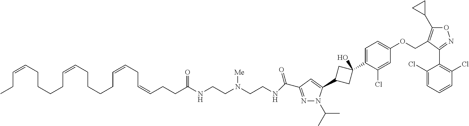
N1=C(C(NCCN(CCNC(CCC=CCC=CCCCCC=CCCCCC=CCC)=O)[Me])=O)C=C(C2CC(C3=CC=C(OCC4=C(C5CC5)ON=C4C4=C(Cl)C=CC=C4Cl)C=C3Cl)(O)C2)N1C(C)C
